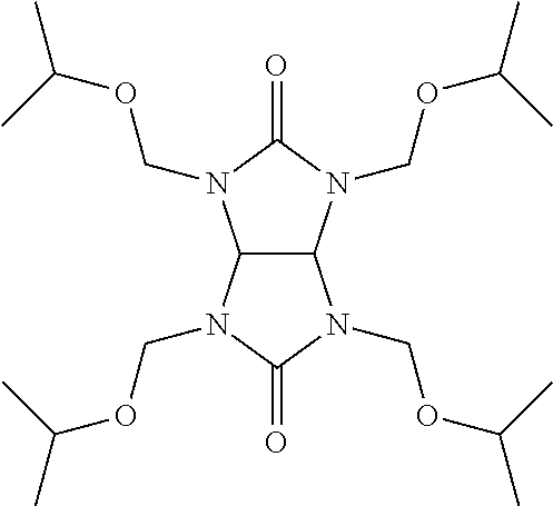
N1(COC(C)C)C(=O)N(COC(C)C)C2C1N(COC(C)C)C(=O)N2COC(C)C
